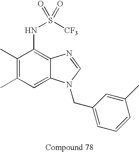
C1(C)=C(C)C=C2C(=C1NS(=O)([CF3])=O)N=CN2CC1=CC=CC(C)=C1
